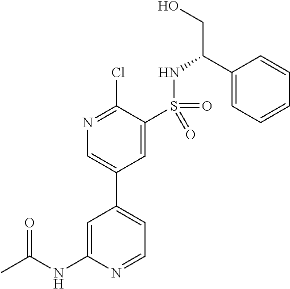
C1=C(NC(C)=O)N=CC=C1C1=CN=C(Cl)C(S(=O)(=O)NC(CO)C2=CC=CC=C2)=C1
